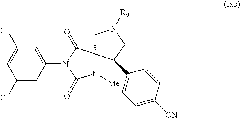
C1(Cl)=CC(Cl)=CC(N2C(=O)N([Me])C3(C2=O)CN([R9])CC3C2=CC=C([CN])C=C2)=C1
